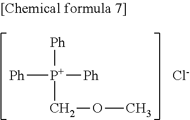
[P+]([Ph])([Ph])([Ph])COC.[Cl-]
